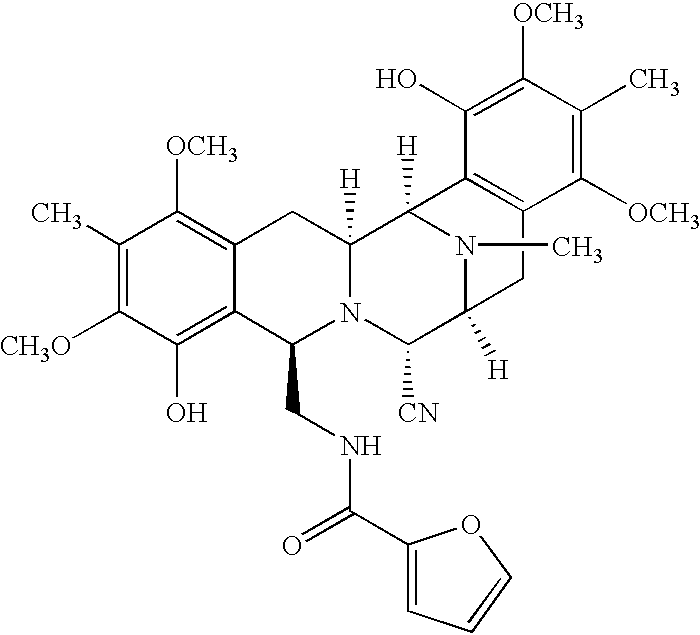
C1(C)=C([CH3O])C(O)=C2C(=C1[OCH3])CC1([H])N(C2CNC(C2=CC=CO2)=O)C([CN])C2([H])N(C)C1([H])C1=C(C2)C([OCH3])=C(C)C([OCH3])=C1O
